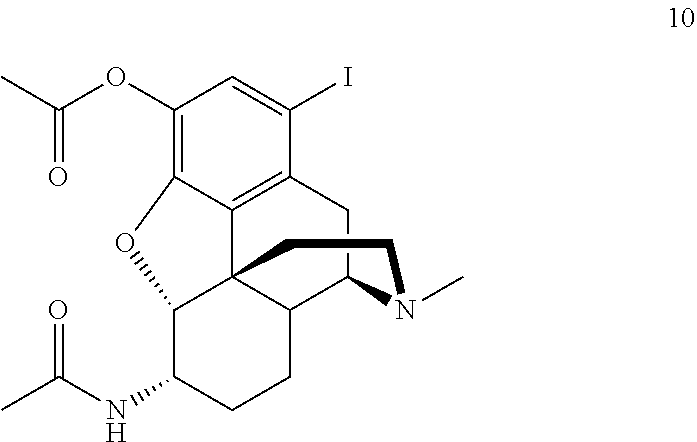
C1(OC(C)=O)=C2C3=C(C(I)=C1)CC1C4C3(C(C(NC(C)=O)CC4)O2)CCN1C
